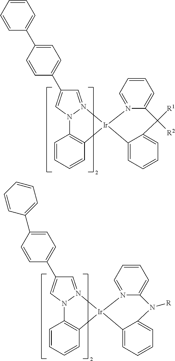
C12=C(C=CC=C1)[Ir]1(N3=CC(C4=CC=C(C5=CC=CC=C5)C=C4)=CN23)C2=CC=CC=C2C([R2])([R1])C2=CC=CC=N12.C12=C(C=CC=C1)[Ir]1(N3=CC(C4=CC=C(C5=CC=CC=C5)C=C4)=CN23)C2=CC=CC=C2N([R])C2=CC=CC=N12
